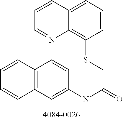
C12=C(C=C(NC(=O)CSC3=C4C(=CC=C3)C=CC=N4)C=C1)C=CC=C2
